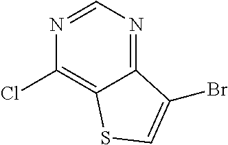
N1=CN=C2C(=C1Cl)SC=C2Br
